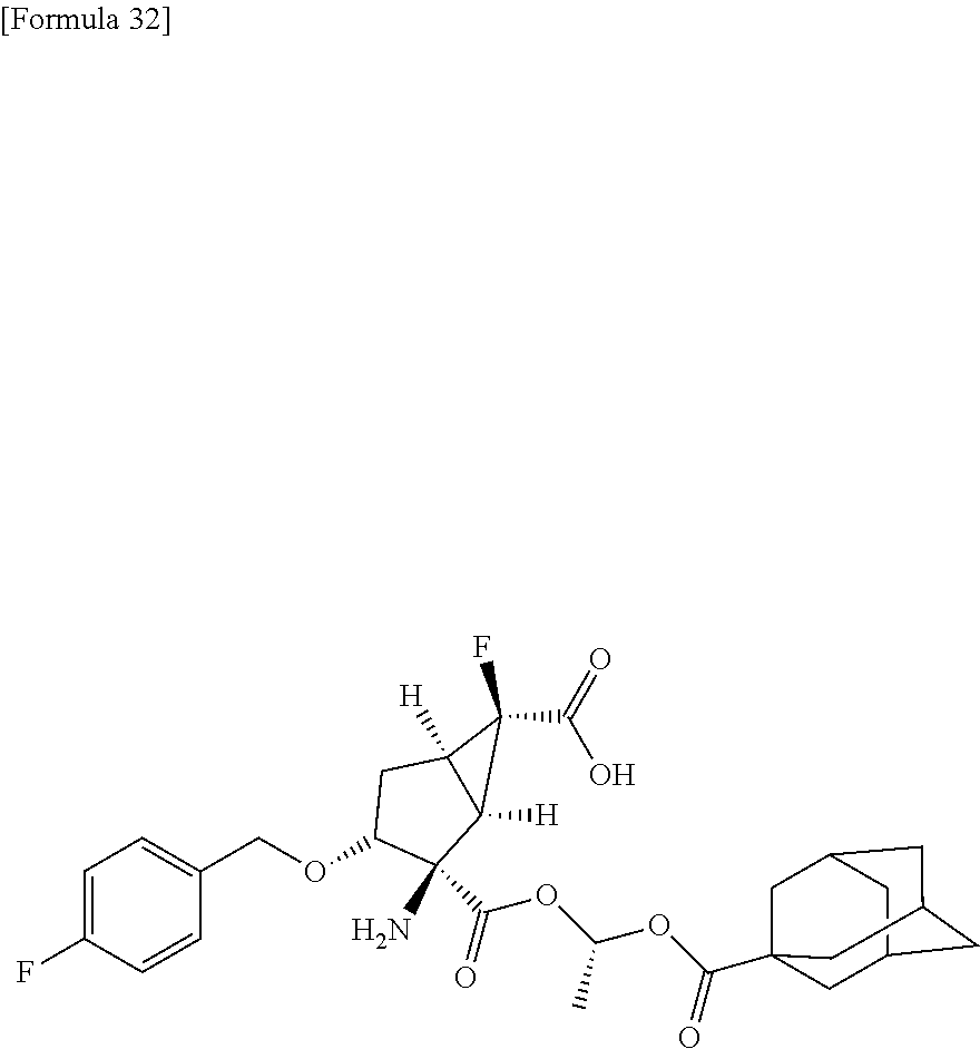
C1=C(F)C=CC(COC2C(N)(C(OC(OC(=O)C34CC5CC(CC(C3)C5)C4)C)=O)C3([H])C([H])(C2)C3(F)C(=O)O)=C1
